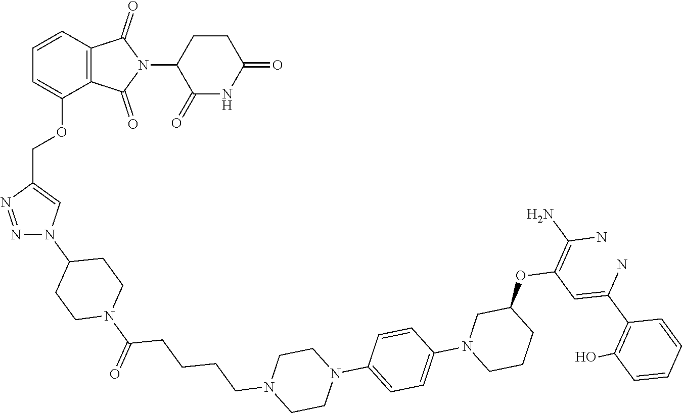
C1=C(OCC2=CN(C3CCN(C(CCCCN4CCN(C5=CC=C(N6CCCC(OC(C=C(N)C7=C(O)C=CC=C7)=C(N)N)C6)C=C5)CC4)=O)CC3)N=N2)C2=C(C=C1)C(=O)N(C1C(=O)NC(=O)CC1)C2=O
